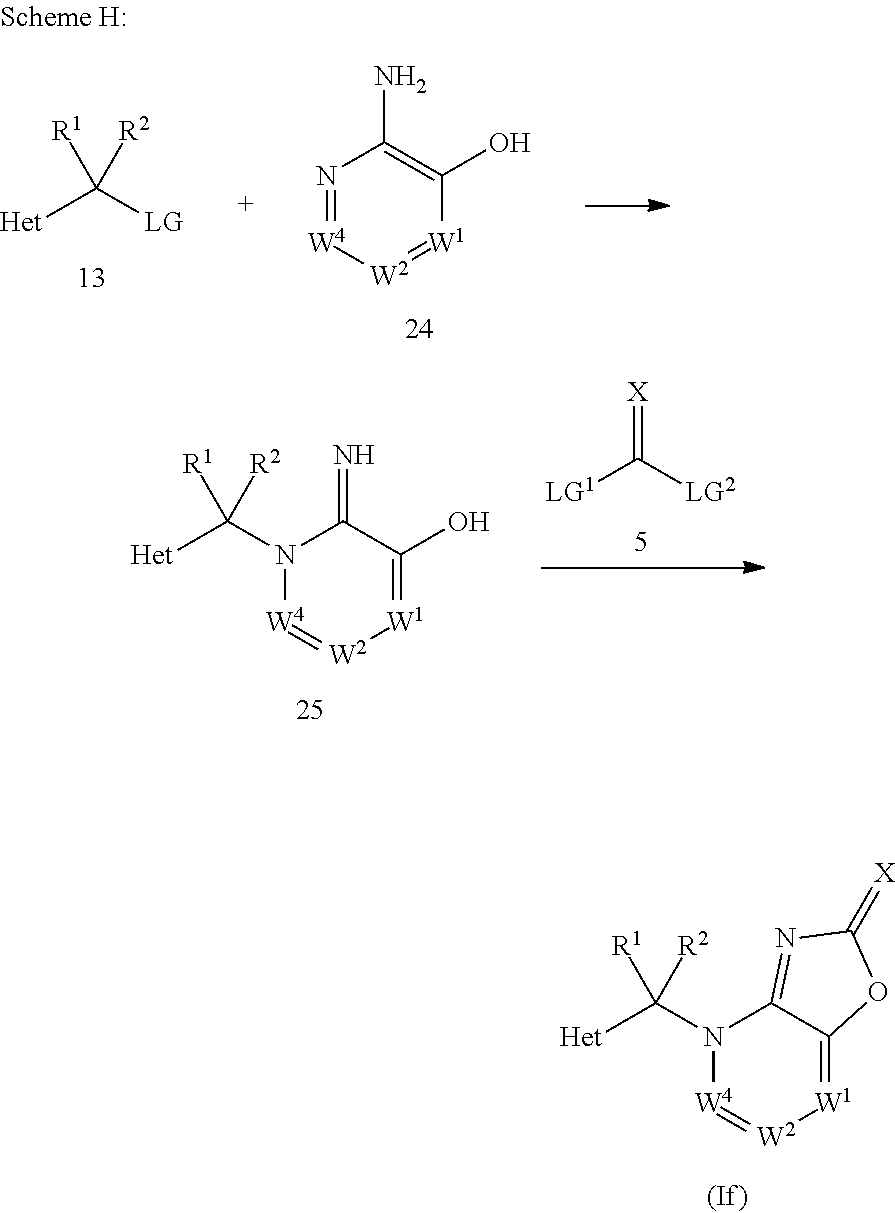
N1(C([Het])([R1])[R2])[W4]=[W2][W1]=C2C1=NC(=[X])O2.N1(C([Het])([R1])[R2])[W4]=[W2][W1]=C(O)C1=N.[LG1]C([LG2])=[X].[Het]C([LG])([R1])[R2].N1=[W4][W2]=[W1]C(O)=C1N
